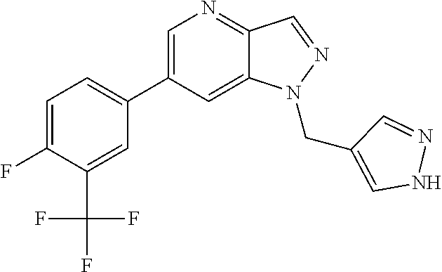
C1(C2=CC=C(F)C(C(F)(F)F)=C2)=CN=C2C(=C1)N(CC1=CNN=C1)N=C2
